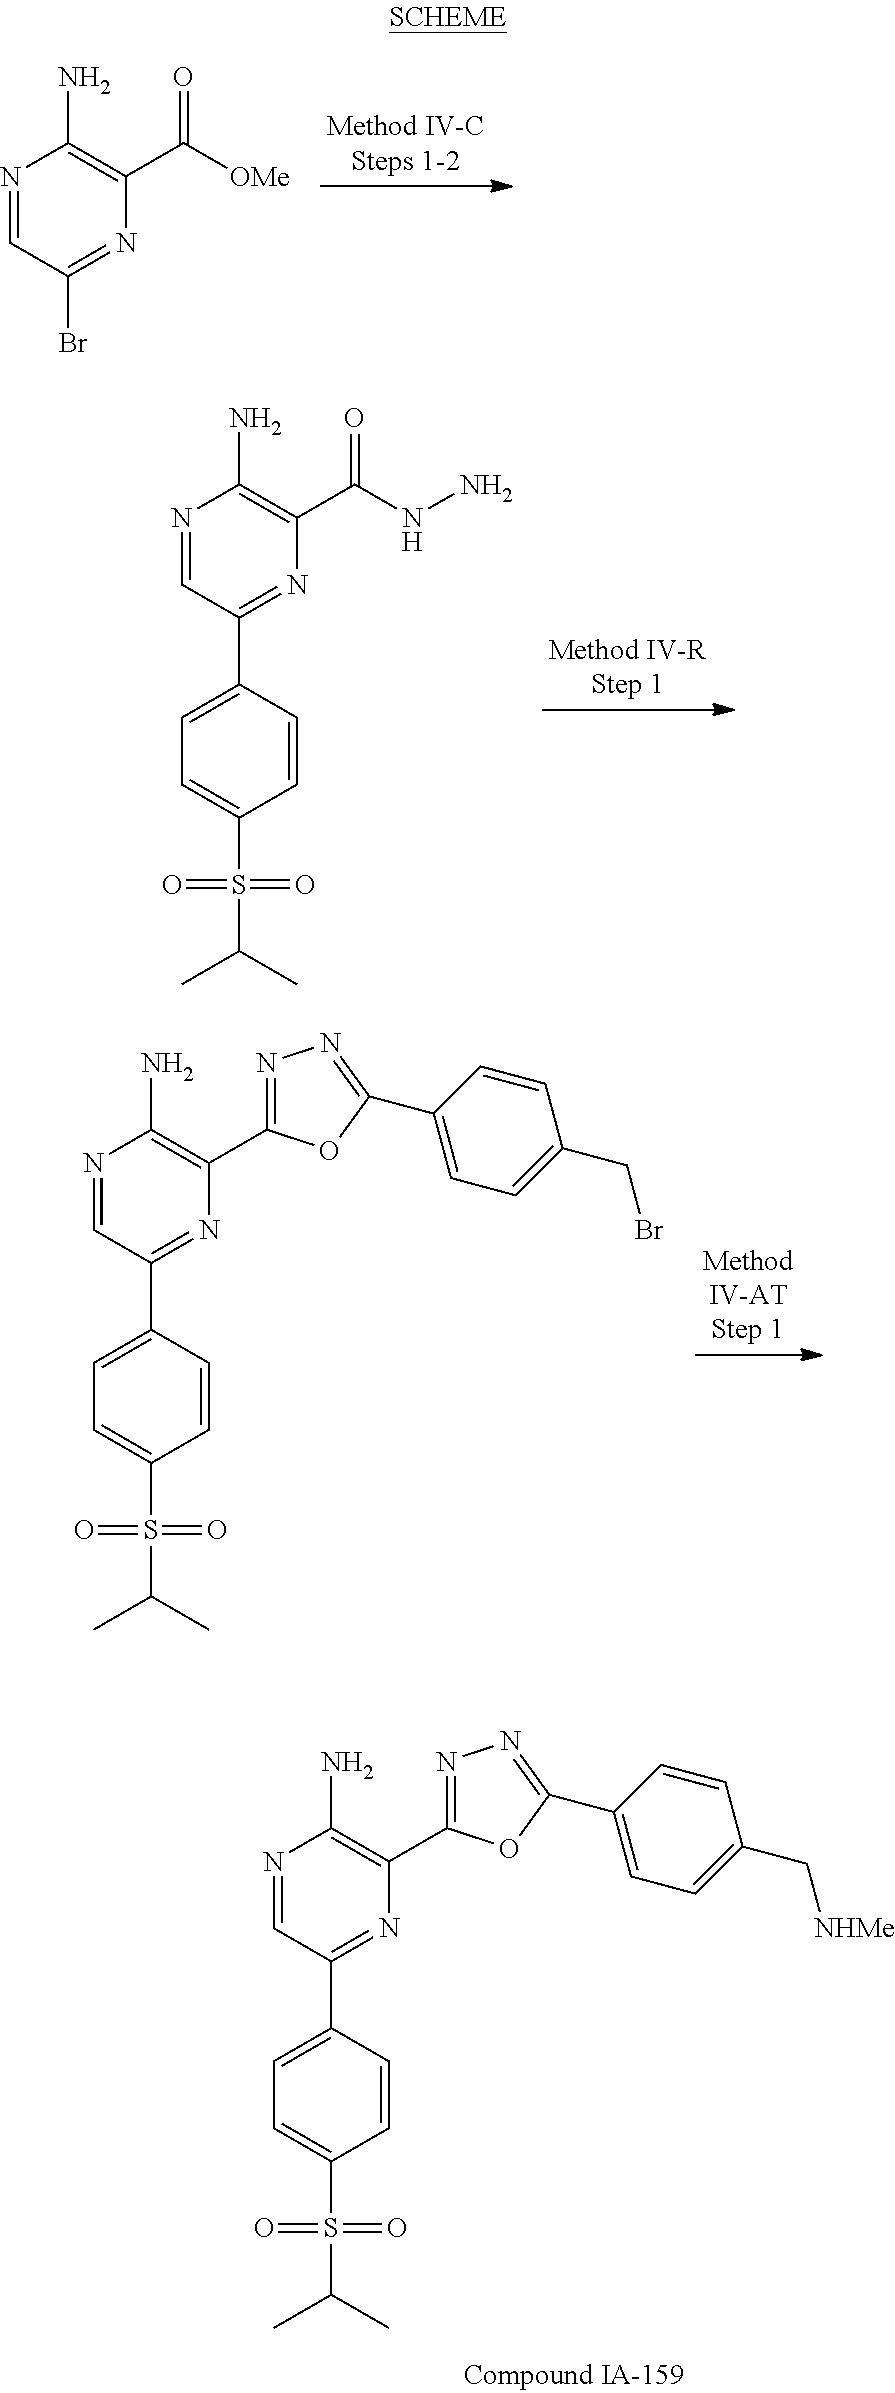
N1=CC(Br)=NC(C([OMe])=O)=C1N.N1=CC(C2=CC=C(S(C(C)C)(=O)=O)C=C2)=NC(C(NN)=O)=C1N.N1=CC(C2=CC=C(S(C(C)C)(=O)=O)C=C2)=NC(C2=NN=C(C3=CC=C(CBr)C=C3)O2)=C1N.N1=CC(C2=CC=C(S(C(C)C)(=O)=O)C=C2)=NC(C2=NN=C(C3=CC=C(C[NHMe])C=C3)O2)=C1N
